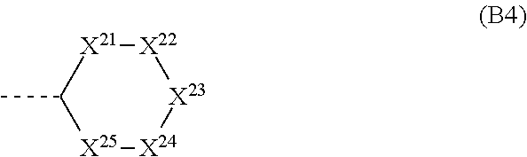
C1(C)[X25][X24][X23][X22][X21]1
